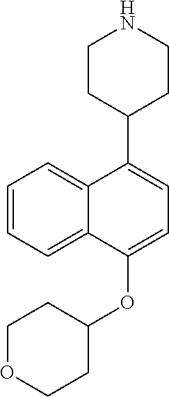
C1=CC=C2C(=C1)C(C1CCNCC1)=CC=C2OC1CCOCC1
